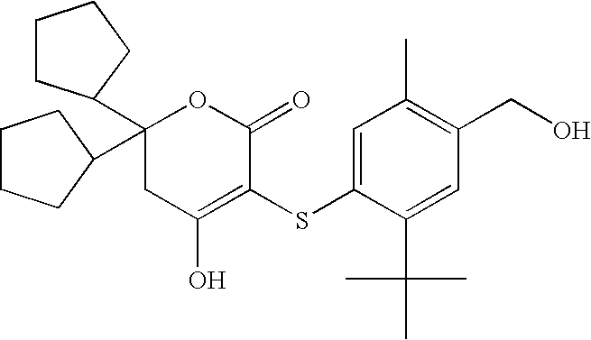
C1(O)=C(SC2=CC(C)=C(CO)C=C2C(C)(C)C)C(=O)OC(C2CCCC2)(C2CCCC2)C1
